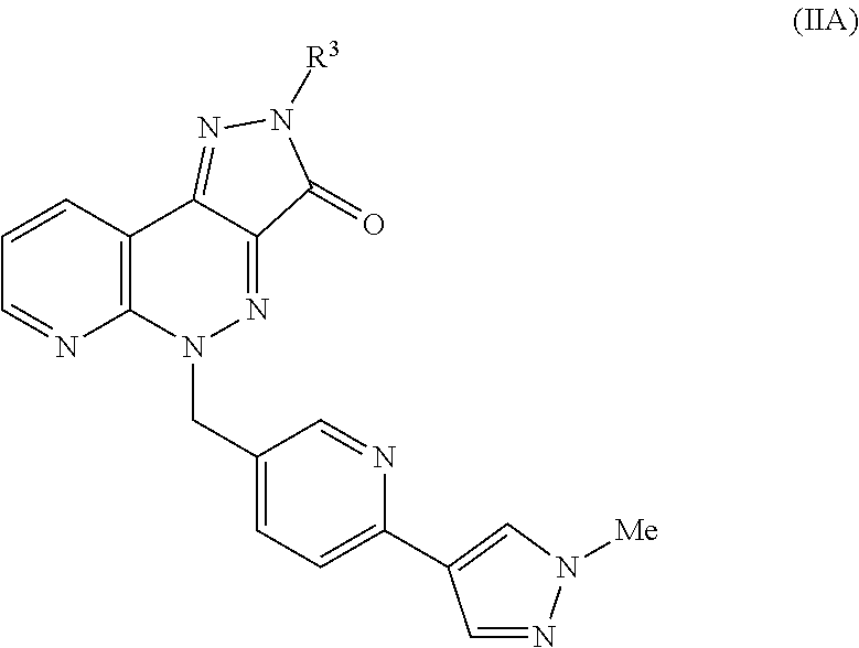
C12=C(C=CC=N1)C1=NN([R3])C(=O)C1=NN2CC1=CC=C(C2=CN([Me])N=C2)N=C1
